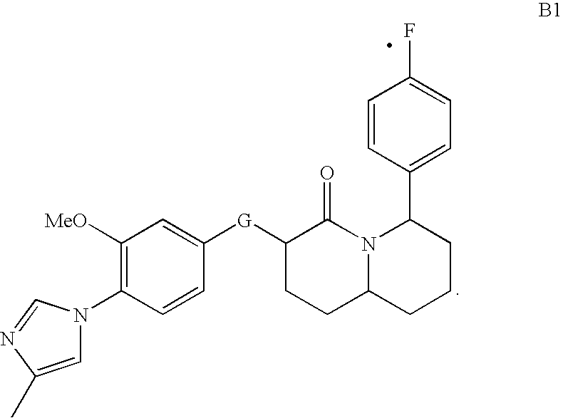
C12N(C(C3=CC=C(F)C=C3)CCC1)C(=O)C([G]C1=CC([MeO])=C(N3C=C(C)N=C3)C=C1)CC2
